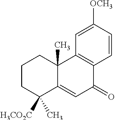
C1CC(C)([H3CO2C])C2=CC(=O)C3=C(C2(C)C1)C=C([OCH3])C=C3
